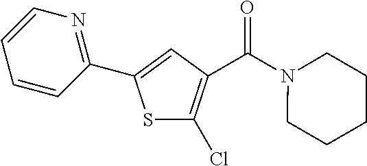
S1C(Cl)=C(C(N2CCCCC2)=O)C=C1C1=NC=CC=C1
